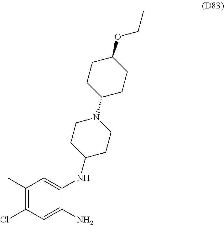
C1(C)=C(Cl)C=C(N)C(NC2CCN(C3CCC(OCC)CC3)CC2)=C1
